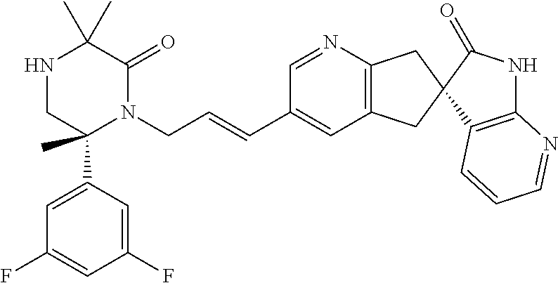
C1(C)(C)NCC(C2=CC(F)=CC(F)=C2)(C)N(CC=CC2=CC3=C(N=C2)CC2(C3)C3=C(NC2=O)N=CC=C3)C1=O
